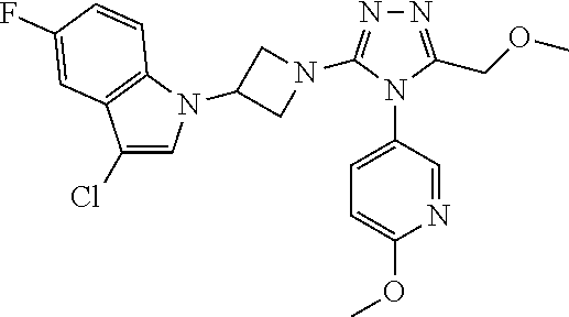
N1=C(COC)N(C2=CC=C(OC)N=C2)C(N2CC(N3C=C(Cl)C4=C3C=CC(F)=C4)C2)=N1
